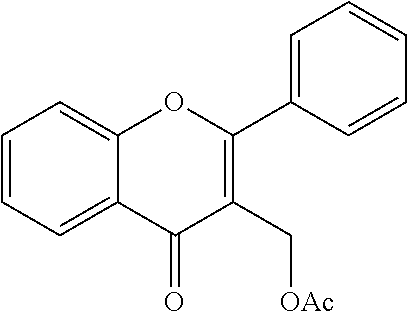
C1=CC=C2C(=C1)OC(C1=CC=CC=C1)=C(C[OAc])C2=O
